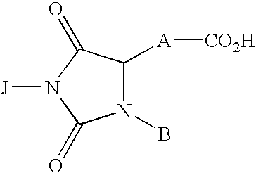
N1(B)C([A][CO2H])C(=O)N([J])C1=O
